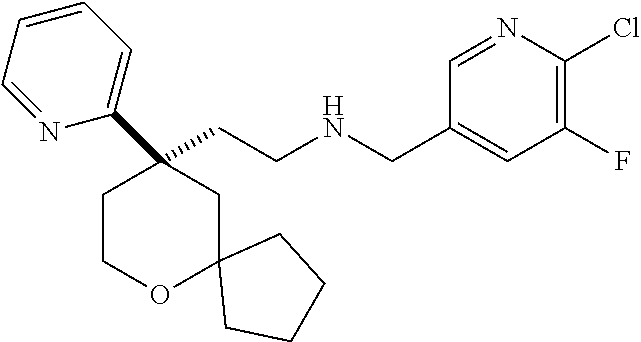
C(CNCC1=CC(F)=C(Cl)N=C1)C1(C2=CC=CC=N2)CCOC2(C1)CCCC2
